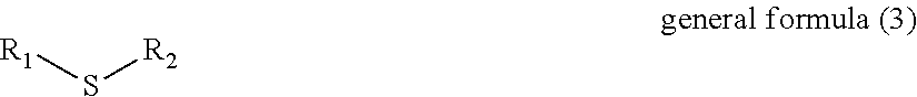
S([R2])[R1]
